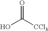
O=C([CCl3])O
